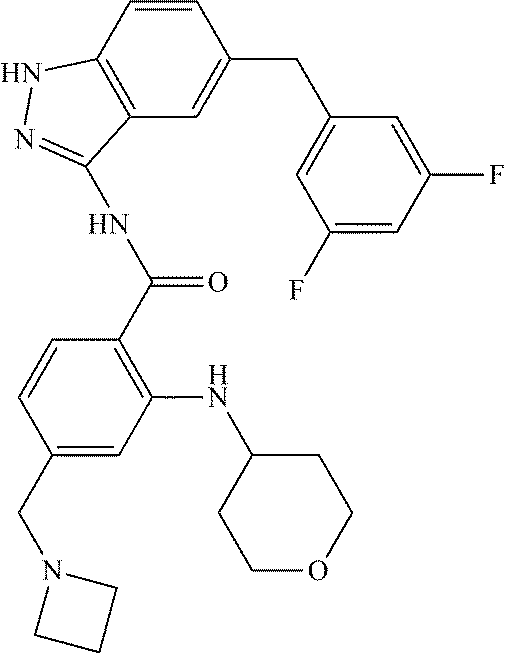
C1(F)=CC(F)=CC(CC2=CC3=C(C=C2)NN=C3NC(=O)C2=C(NC3CCOCC3)C=C(CN3CCC3)C=C2)=C1
